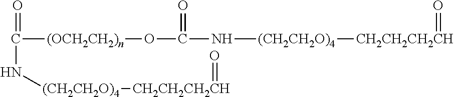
C([(OCH2CH2)n]OC(=O)N[(CH2CH2O)4][CH2CH2CH2CH]=O)(=O)N[(CH2CH2O)4][CH2CH2CH2CH]=O
